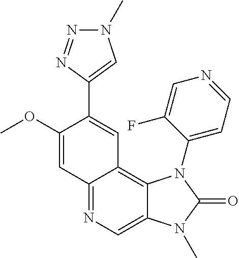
C1(OC)=CC2=NC=C3C(=C2C=C1C1=CN(C)N=N1)N(C1=CC=NC=C1F)C(=O)N3C
